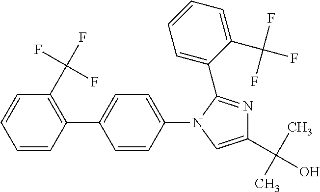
C1=CC(C2=CC=C(N3C=C(C(C)(C)O)N=C3C3=CC=CC=C3C(F)(F)F)C=C2)=C(C(F)(F)F)C=C1
